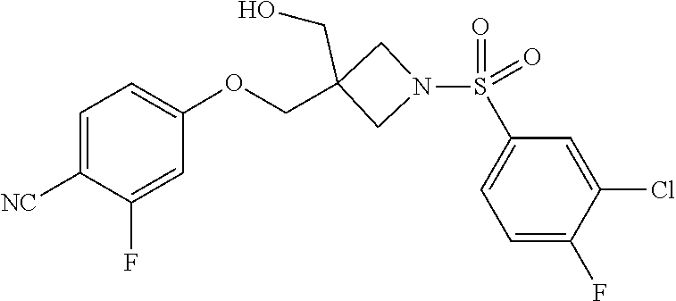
O=S(=O)(C1=CC=C(F)C(Cl)=C1)N1CC(COC2=CC=C([NC])C(F)=C2)(CO)C1
